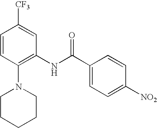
C1=CC(N2CCCCC2)=C(NC(C2=CC=C([NO2])C=C2)=O)C=C1[CF3]
